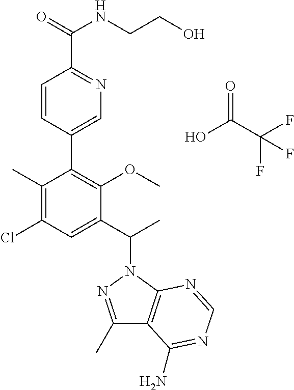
C1=CC(C2=C(OC)C(C(N3N=C(C)C4=C3N=CN=C4N)C)=CC(Cl)=C2C)=CN=C1C(=O)NCCO.O=C(C(F)(F)F)O
